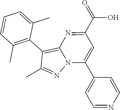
C12=C(C3=C(C)C=CC=C3C)C(C)=NN1C(C1=CC=NC=C1)=CC(C(=O)O)=N2
